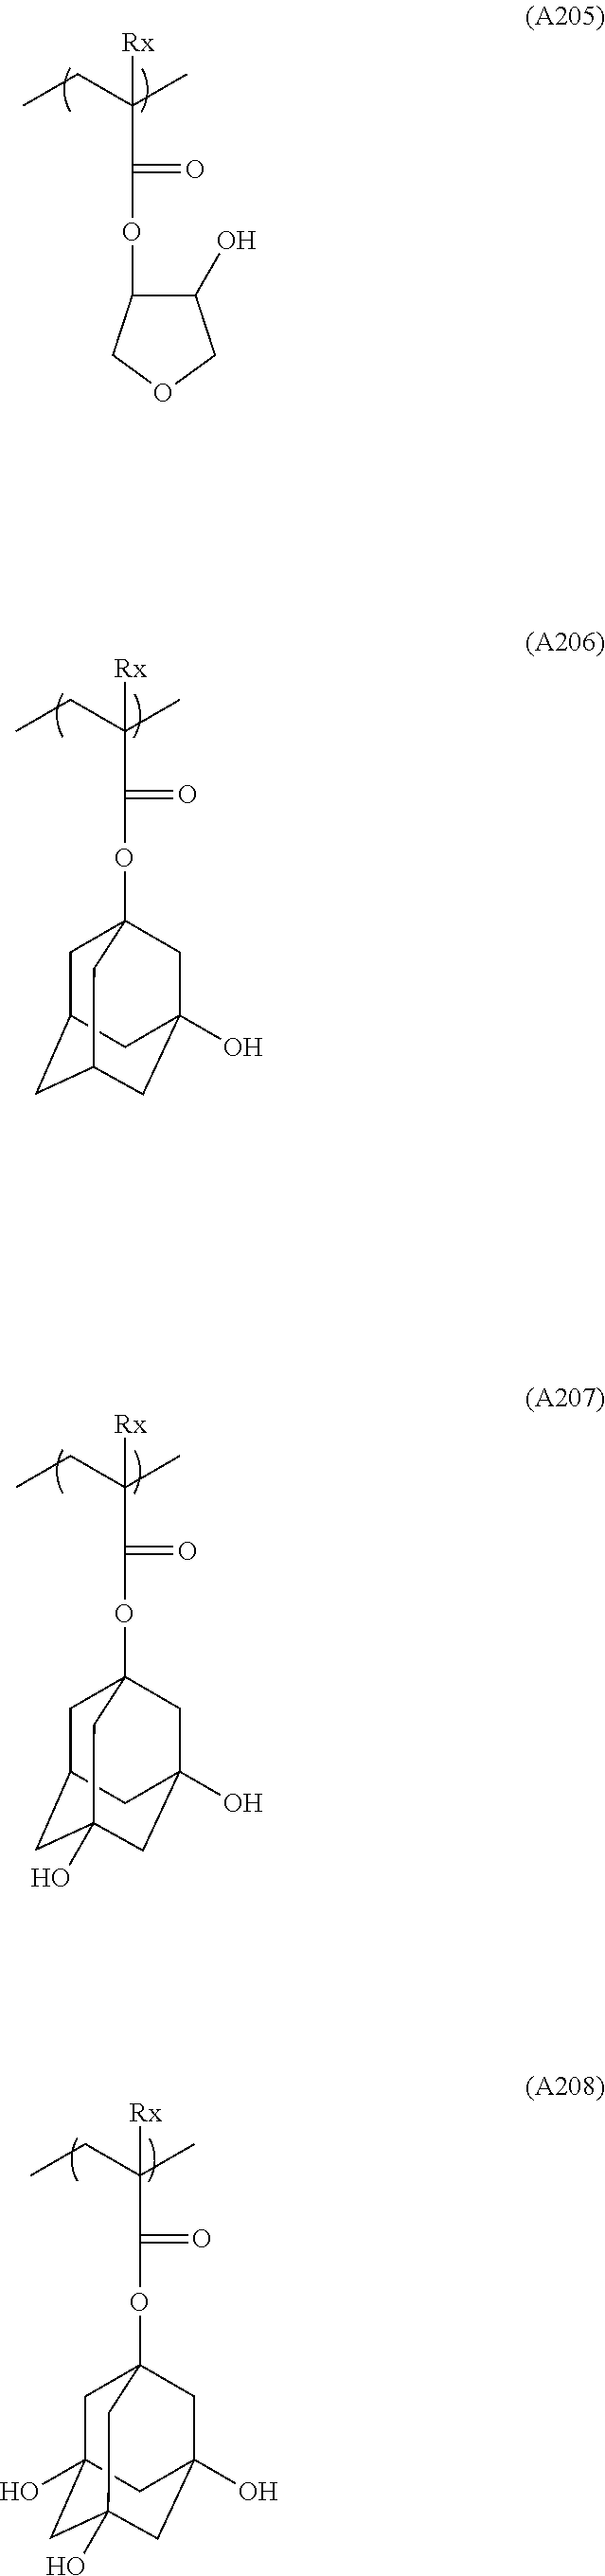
CCC(C)([Rx])C(OC1C(O)COC1)=O.C1C2CC3CC(O)(CC1(OC(C(CC)(C)[Rx])=O)C3)C2.C1C2CC3(O)CC(O)(CC1(OC(C(CC)(C)[Rx])=O)C3)C2.C1C2(O)CC3(O)CC(O)(CC1(OC(C(CC)(C)[Rx])=O)C3)C2
